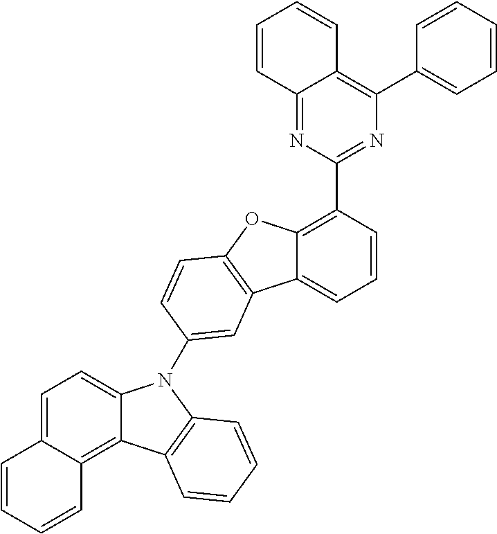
C12=CC=CC(C3=NC(C4=CC=CC=C4)=C4C(=N3)C=CC=C4)=C1OC1=C2C=C(N2C3=CC=C4C=CC=CC4=C3C3=C2C=CC=C3)C=C1
